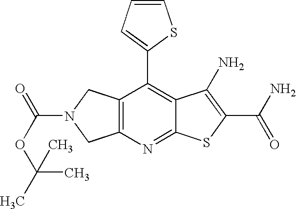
C12=C(CN(C(OC(C)(C)C)=O)C1)C(C1=CC=CS1)=C1C(=N2)SC(C(N)=O)=C1N
